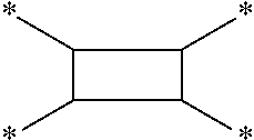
C1(*)C(*)C(*)C1*
